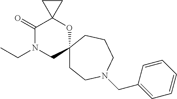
C1(=O)N(CC)CC2(OC13CC3)CCN(CC1=CC=CC=C1)CCC2
